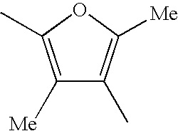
C1([Me])=C(C)OC([Me])=C1C
